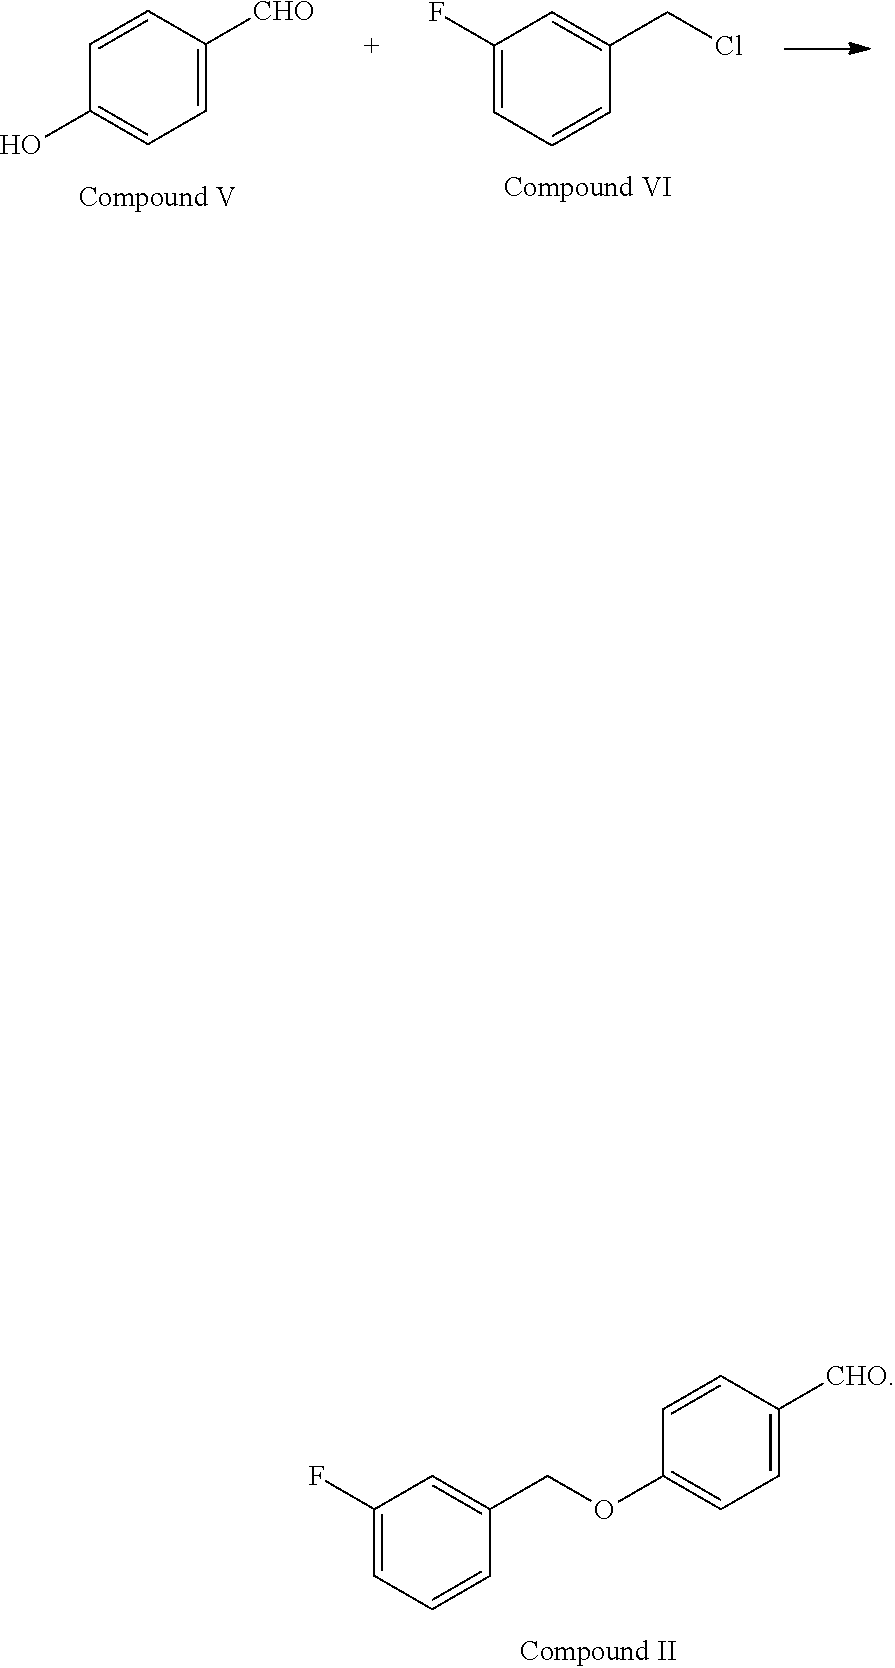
C1(F)=CC=CC(COC2=CC=C([CHO])C=C2)=C1.OC1=CC=C([CHO])C=C1.C1(F)=CC=CC(CCl)=C1
